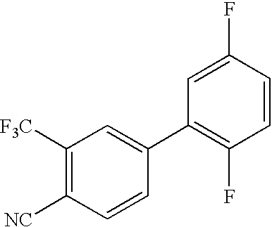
C1([F3C])=C([NC])C=CC(C2=C(F)C=CC(F)=C2)=C1
